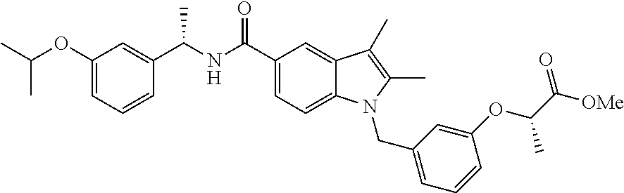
C1=CC=C(CN2C3=CC=C(C(NC(C4=CC(OC(C)C)=CC=C4)C)=O)C=C3C(C)=C2C)C=C1OC(C([OMe])=O)C
